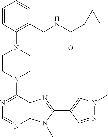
C1CN(C2=NC=NC3=C2N=C(C2=CN(C)N=C2)N3C)CCN1C1=C(CNC(C2CC2)=O)C=CC=C1
